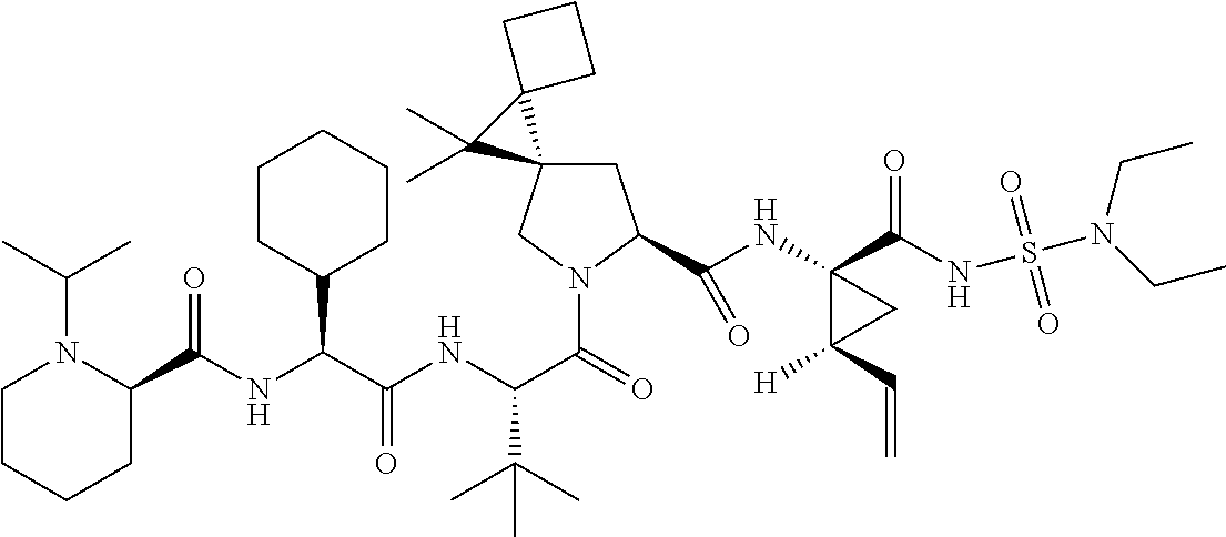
C1C(C(NC2(C(NS(N(CC)CC)(=O)=O)=O)C([H])(C=C)C2)=O)N(C(=O)C(NC(C(NC(=O)C2N(C(C)C)CCCC2)C2CCCCC2)=O)C(C)(C)C)CC12C1(CCC1)C2(C)C
